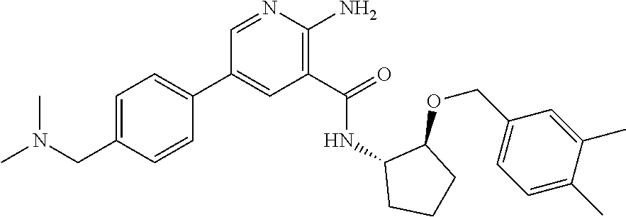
N1=CC(C2=CC=C(CN(C)C)C=C2)=CC(C(=O)NC2CCCC2OCC2=CC=C(C)C(C)=C2)=C1N
